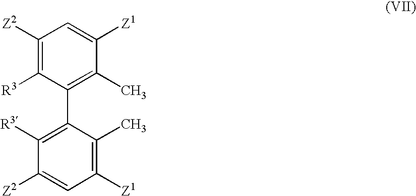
C1([R3])=C([Z2])C=C([Z1])C(C)=C1C1=C([R3])C([Z2])=CC([Z1])=C1C
